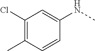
C1(Cl)=C(C)C=CC(NC)=C1
